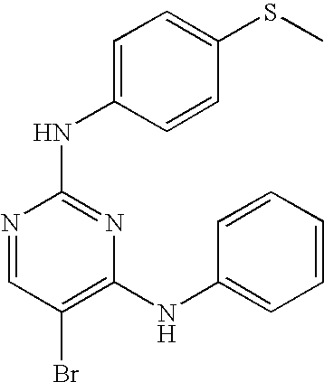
C1(SC)=CC=C(NC2=NC(NC3=CC=CC=C3)=C(Br)C=N2)C=C1
